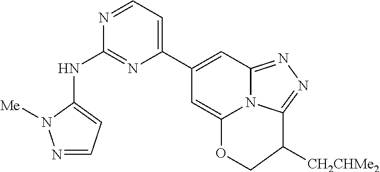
N1=CC=C(C2=CC3=NN=C4N3C(=C2)OCC4[CH2CHMe2])N=C1NC1=CC=NN1[Me]
